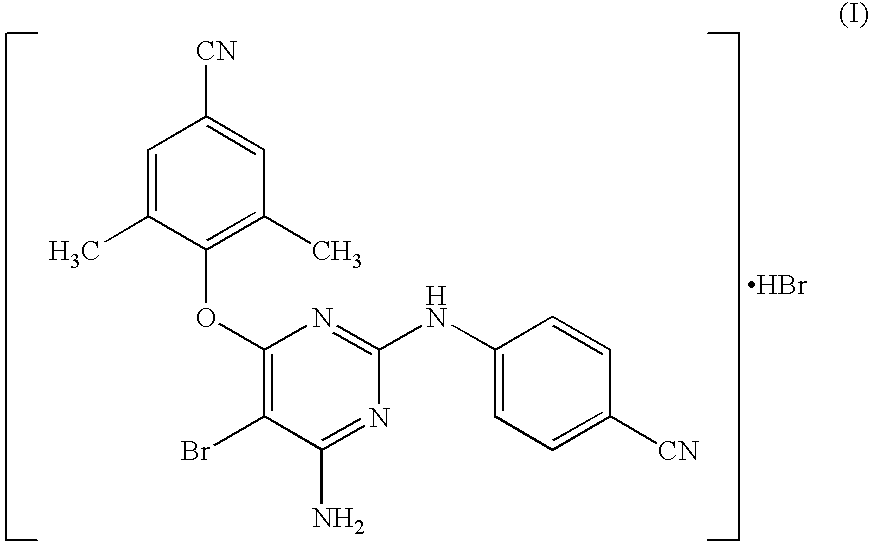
C1=C(C)C(OC2=C(Br)C(N)=NC(NC3=CC=C([CN])C=C3)=N2)=C(C)C=C1[CN].Br
